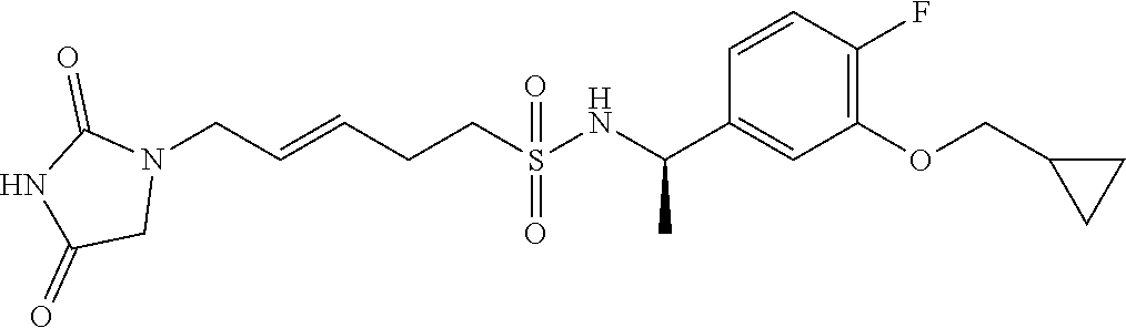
N1(CC=CCCS(=O)(=O)NC(C2=CC(OCC3CC3)=C(F)C=C2)C)C(=O)NC(=O)C1
